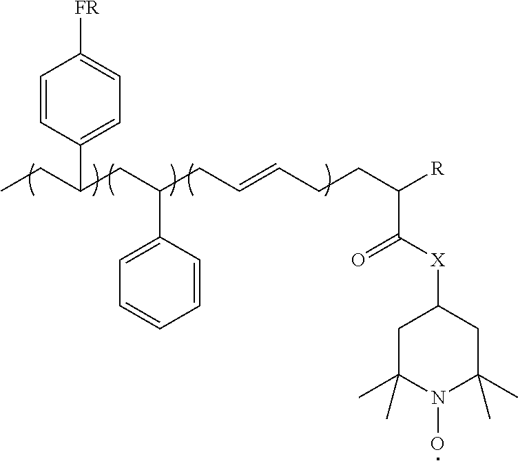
C1=CC(C(CC)CC(CC=CCCC(C([X]C2CC(C)(C)N(O)C(C)(C)C2)=O)[R])C2=CC=CC=C2)=CC=C1[FR]
